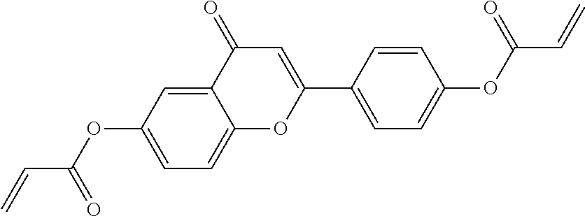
C12=CC=C(OC(C=C)=O)C=C1C(=O)C=C(C1=CC=C(OC(C=C)=O)C=C1)O2
